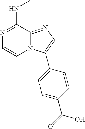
N1=C(NC)C2=NC=C(C3=CC=C(C(O)=O)C=C3)N2C=C1
